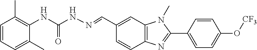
C1=CC(C2=NC3=C(N2C)C=C(C=NNC(NC2=C(C)C=CC=C2C)=O)C=C3)=CC=C1O[CF3]
